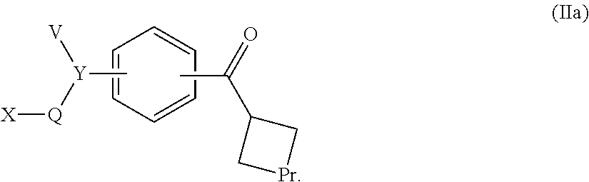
C1=CC=CC=C1.CC(C1C[Pr]C1)=O.C[Y]([V])[Q][X]
